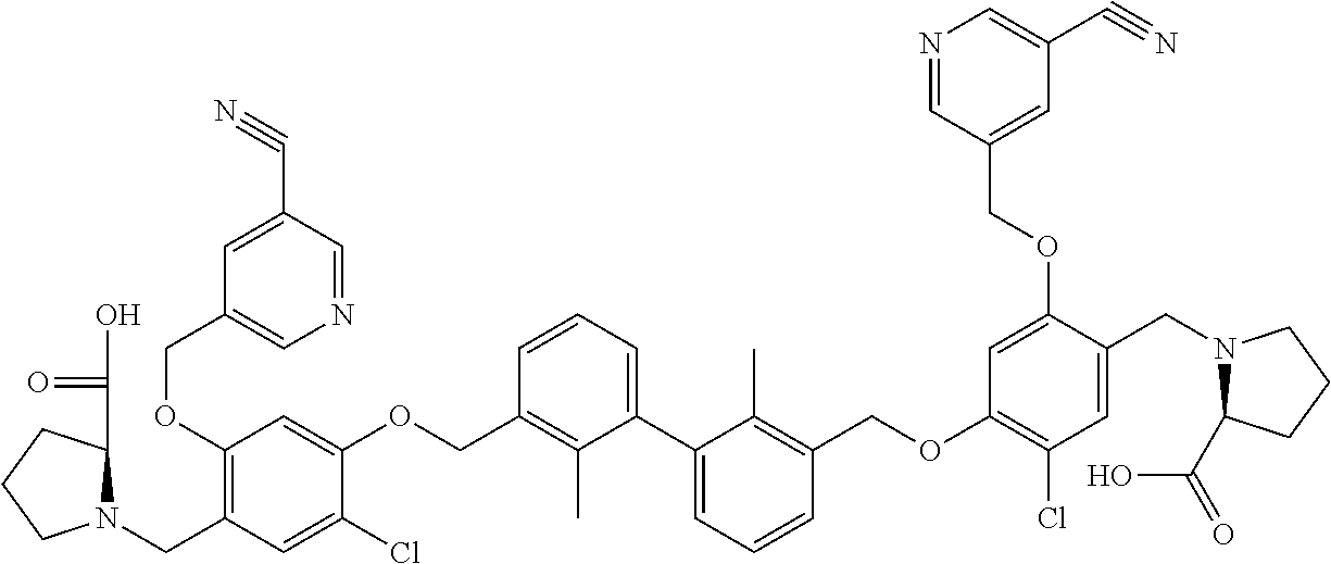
C1(OCC2=CN=CC(C#N)=C2)=C(CN2C(C(O)=O)CCC2)C=C(Cl)C(OCC2=C(C)C(C3=CC=CC(COC4=C(Cl)C=C(CN5C(C(O)=O)CCC5)C(OCC5=CC(C#N)=CN=C5)=C4)=C3C)=CC=C2)=C1
